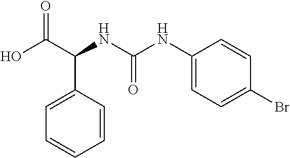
C1=C(C(NC(=O)NC2=CC=C(Br)C=C2)C(O)=O)C=CC=C1
